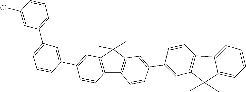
C1=CC(Cl)=CC(C2=CC=CC(C3=CC4=C(C5=C(C4(C)C)C=C(C4=CC6=C(C=C4)C4=CC=CC=C4C6(C)C)C=C5)C=C3)=C2)=C1
